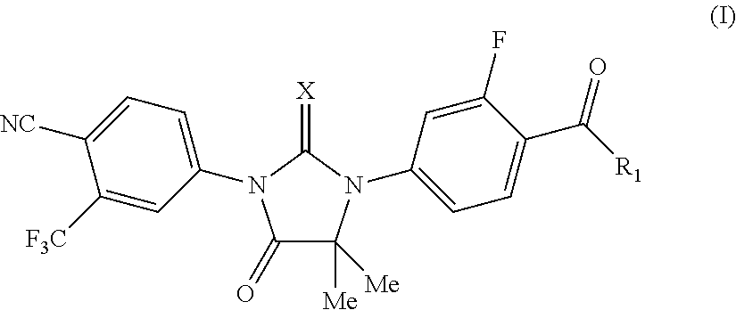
C1(=O)C([Me])([Me])N(C2=CC=C(C(=O)[R1])C(F)=C2)C(=[X])N1C1=CC=C([NC])C([F3C])=C1
